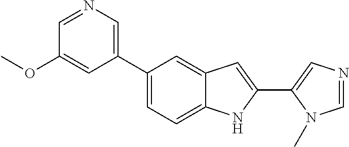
C1=NC=C(C2=CC=C3C(=C2)C=C(C2=CN=CN2C)N3)C=C1OC
